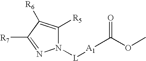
N1([L][A1]C(OC)=O)C([R5])=C([R6])C([R7])=N1
